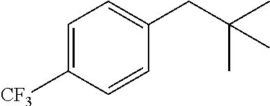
C1=C([CF3])C=CC(CC(C)(C)C)=C1
